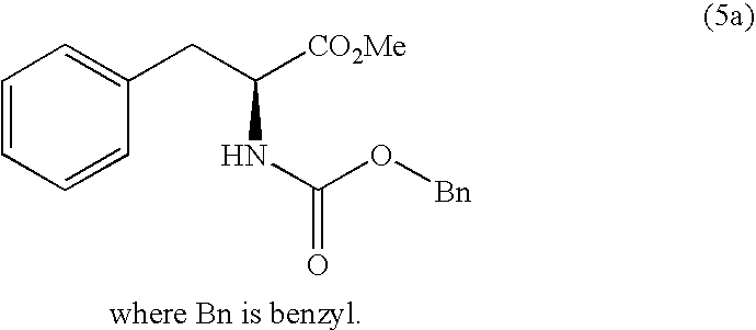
C1=CC=CC(CC([CO2Me])NC(=O)O[Bn])=C1
